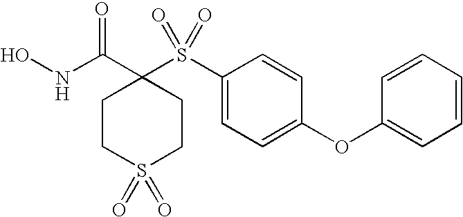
N(C(=O)C1(S(C2=CC=C(OC3=CC=CC=C3)C=C2)(=O)=O)CCS(=O)(=O)CC1)O
